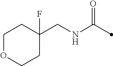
C1(CNC(=O)C)(F)CCOCC1
